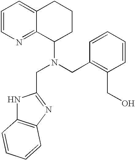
C1=CN=C2C(=C1)CCCC2N(CC1=NC2=C(N1)C=CC=C2)CC1=C(CO)C=CC=C1
